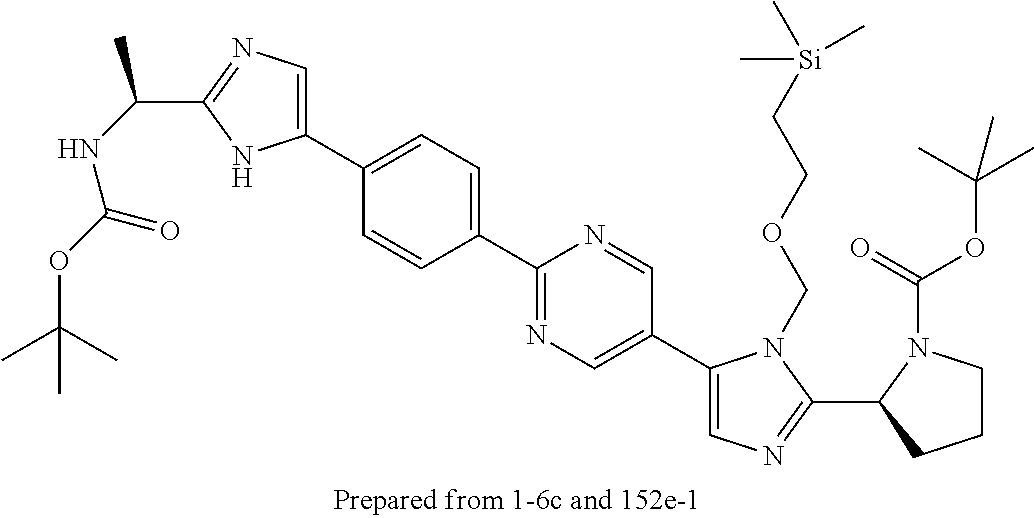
C1(C2=CC=C(C3=NC=C(C4=CN=C(C5CCCN5C(=O)OC(C)(C)C)N4COCC[Si](C)(C)C)C=N3)C=C2)=CN=C(C(NC(OC(C)(C)C)=O)C)N1
